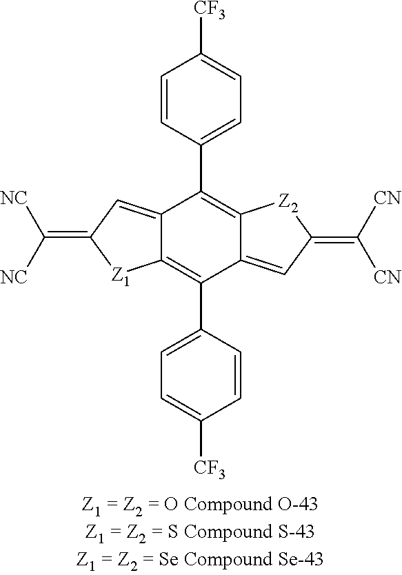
C12=CC(=C([NC])[NC])[Z1]C1=C(C1=CC=C([CF3])C=C1)C1=CC(=C([CN])[CN])[Z2]C1=C2C1=CC=C([CF3])C=C1
